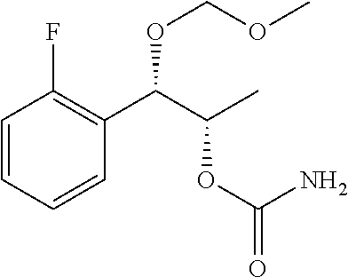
C1=CC=CC(C(C(C)OC(=O)N)OCOC)=C1F
